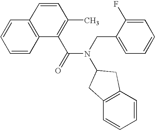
C1=CC2=C(C=C1)C=CC(C)=C2C(=O)N(CC1=CC=CC=C1F)C1CC2=C(C1)C=CC=C2
